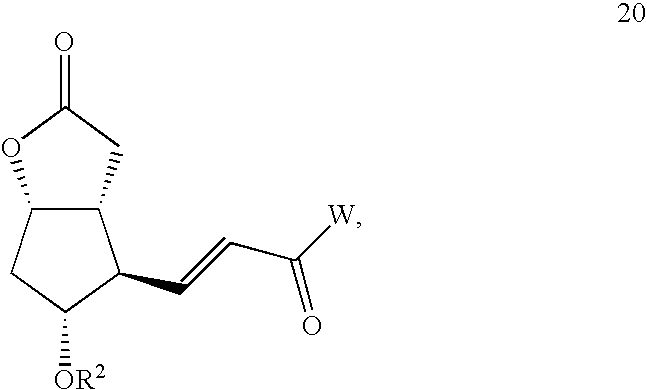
C12C(CC(=O)O1)C(C=CC([W])=O)C([OR2])C2
